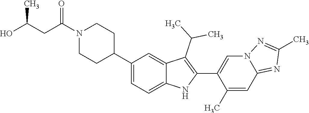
N1(C(CC(O)C)=O)CCC(C2=CC=C3C(=C2)C(C(C)C)=C(C2=CN4C(=NC(C)=N4)C=C2C)N3)CC1
